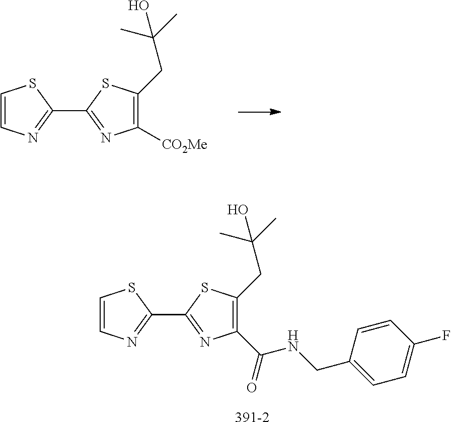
C1(C2=NC([CO2Me])=C(CC(C)(C)O)S2)=NC=CS1.C1(C2=NC(C(NCC3=CC=C(F)C=C3)=O)=C(CC(C)(C)O)S2)=NC=CS1.[391-2]
